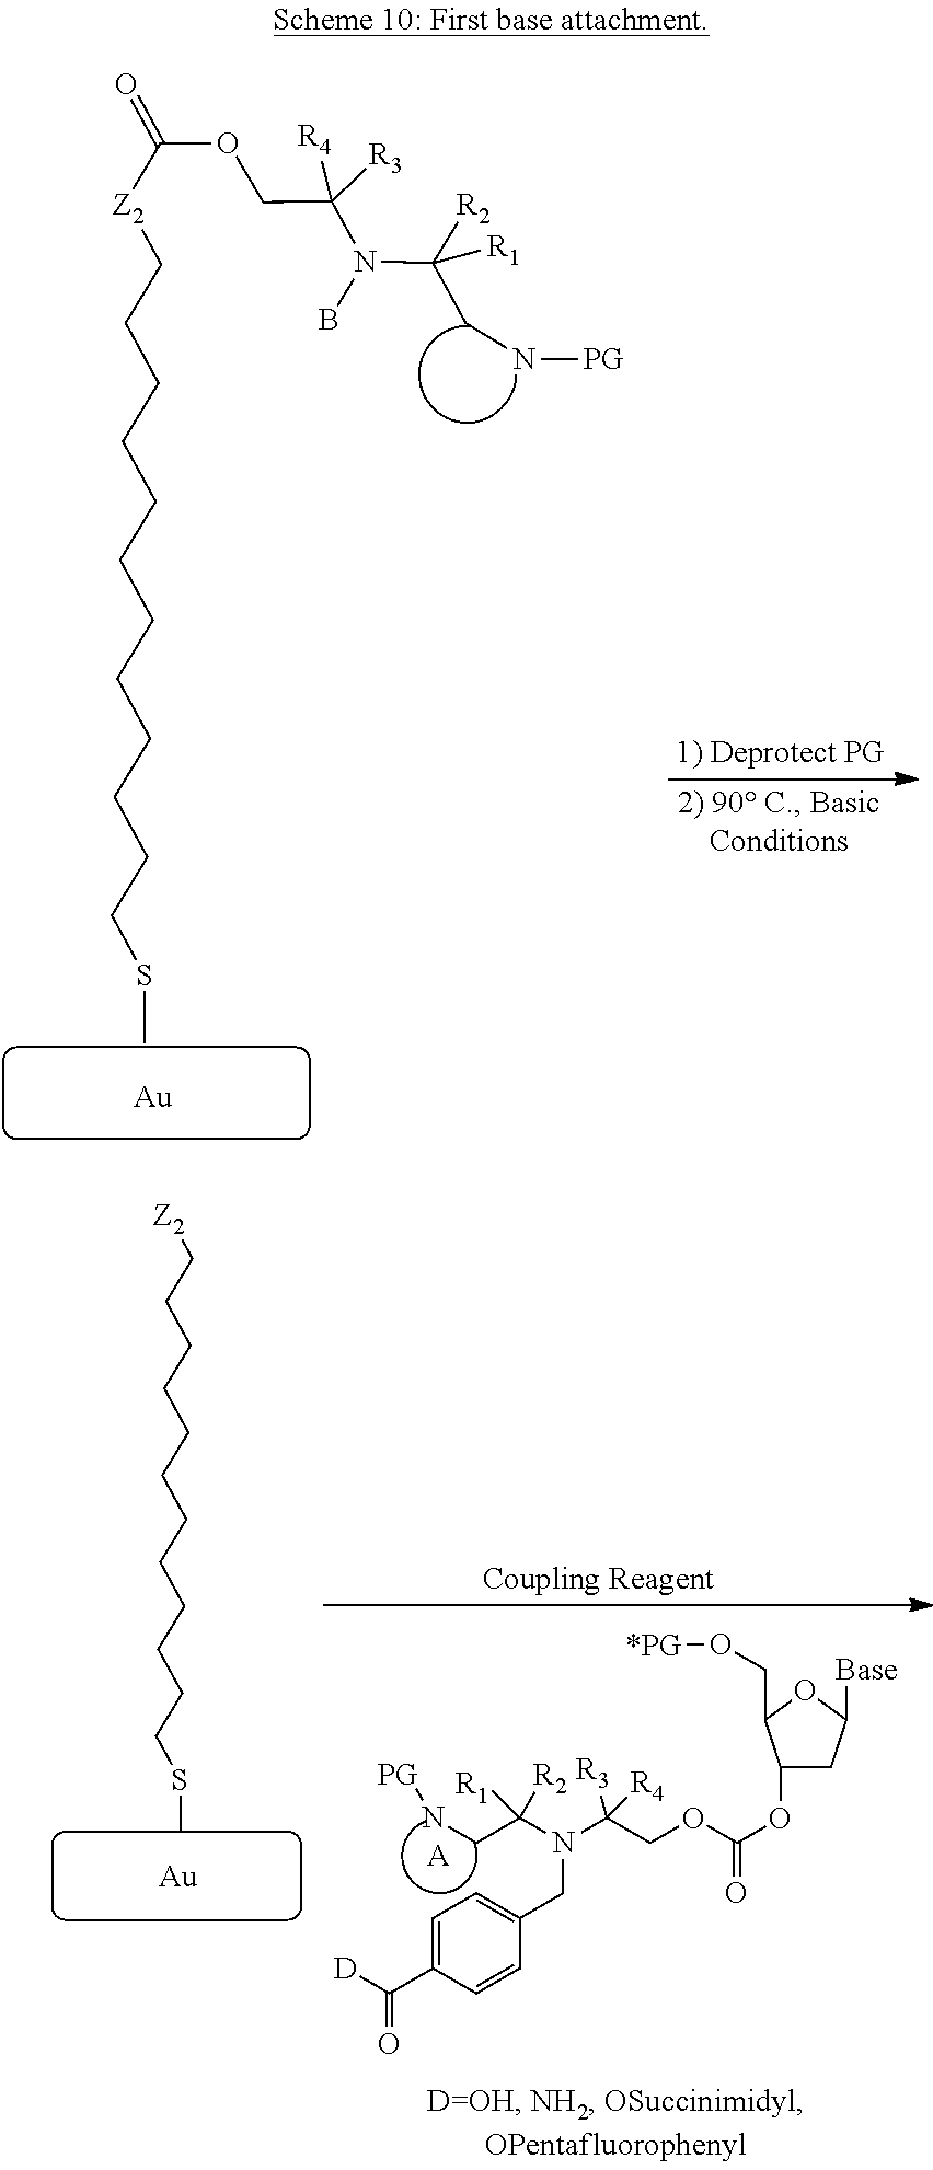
[Z2](CCCCCCCCCCCCSC)C(=O)OCC([R4])(N(C(CN[PG])([R2])[R1])B)[R3].[Au].C1=C(C([D])=O)C=CC(CN(C(COC(OC2CC([Base])OC2CO[*PG])=O)([R3])[R4])C(CN[PG])([R1])[R2])=C1.[A].[Z2]CCCCCCCCCCCCSC.[Au]
